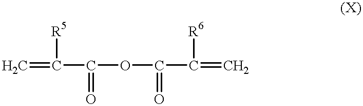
C=C(C(OC(C(=C)[R6])=O)=O)[R5]
